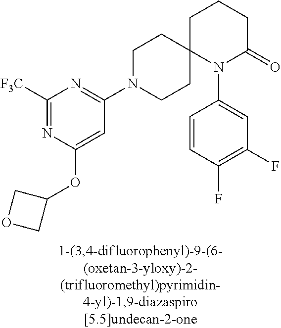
C1([F3C])=NC(OC2COC2)=CC(N2CCC3(CC2)N(C2=CC(F)=C(F)C=C2)C(=O)CCC3)=N1
